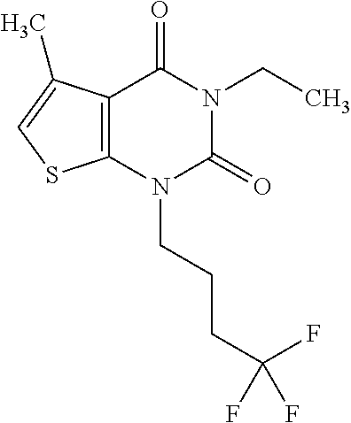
C12=C(N(CCCC(F)(F)F)C(=O)N(CC)C1=O)SC=C2C
